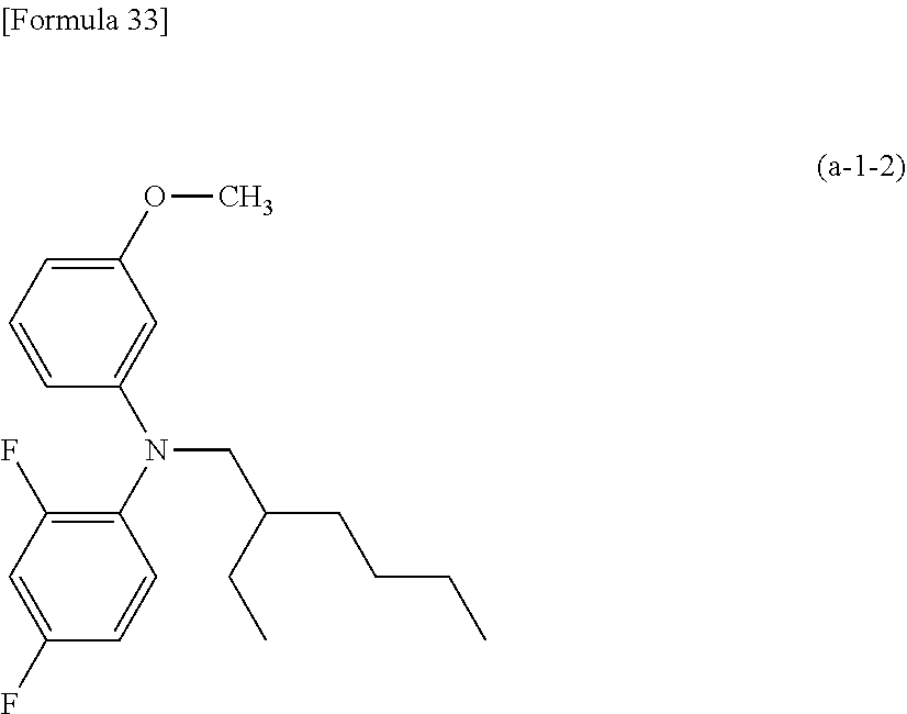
C1(OC)=CC=CC(N(C2=C(F)C=C(F)C=C2)CC(CCCC)CC)=C1
